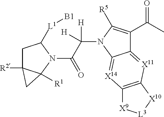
C1C2([R2])C([R1])(N(C(C([H])([H])N3C([R5])=C(C(C)=O)C4=[X11]C5=C([X14]=C43)[X9][L3][X10]5)=O)C1[L1][B1])C2
